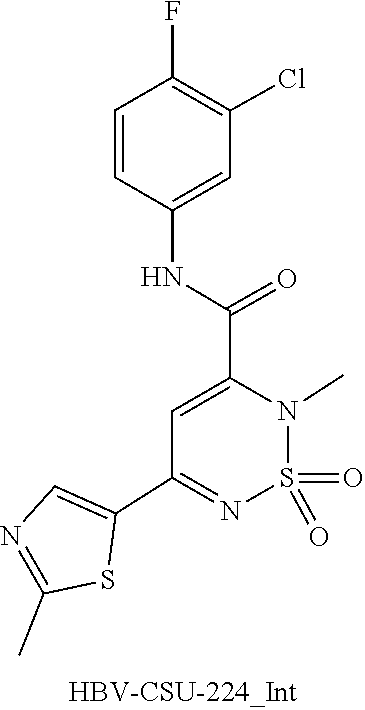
S1(=O)(=O)N(C)C(C(NC2=CC(Cl)=C(F)C=C2)=O)=CC(C2=CN=C(C)S2)=N1
